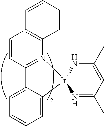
C1=CC2=N(C3=C1C=CC=C3)[Ir]1(C3=CC=CC=C23)N=C(C)C=C(C)N1
